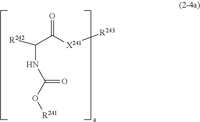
C(NC(O[R241])=O)(C([X241][R243])=O)[R242]
